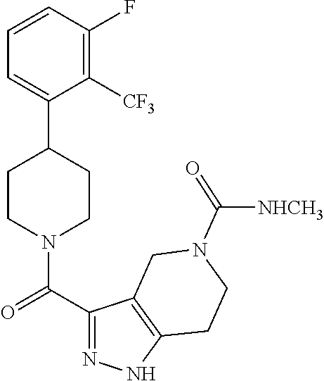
C1=CC(F)=C([CF3])C(C2CCN(C(C3=NNC4=C3CN(C([NHCH3])=O)CC4)=O)CC2)=C1
